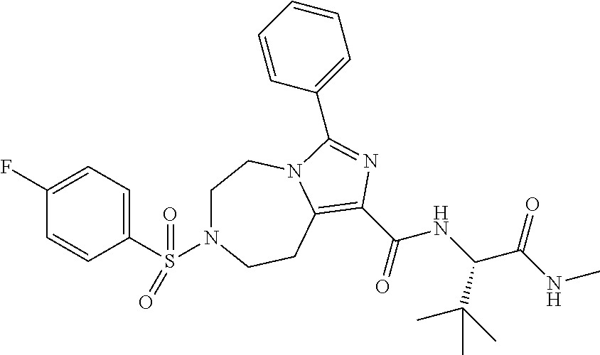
C1N(S(C2=CC=C(F)C=C2)(=O)=O)CCC2=C(C(NC(C(NC)=O)C(C)(C)C)=O)N=C(C3=CC=CC=C3)N2C1
